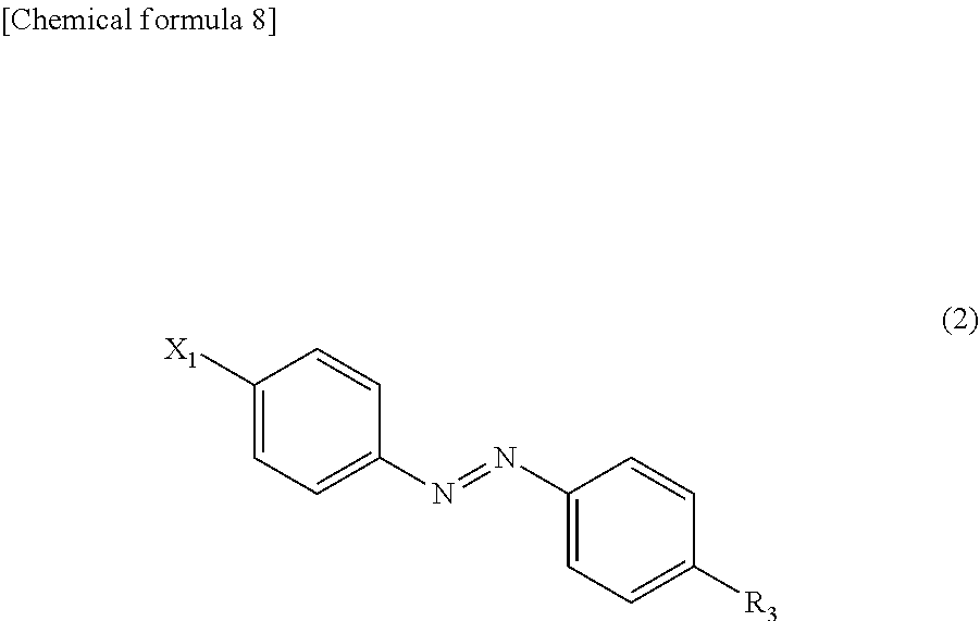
C1([X1])=CC=C(N=NC2=CC=C([R3])C=C2)C=C1
